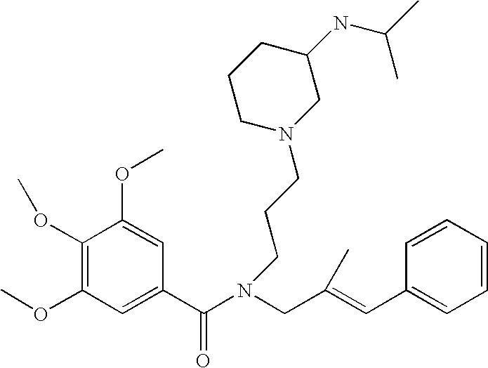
C1(OC)=C(OC)C=C(C(N(CC(=CC2=CC=CC=C2)C)CCCN2CC(NC(C)C)CCC2)=O)C=C1OC
